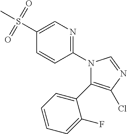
C1(S(C)(=O)=O)=CN=C(N2C(C3=CC=CC=C3F)=C(Cl)N=C2)C=C1
